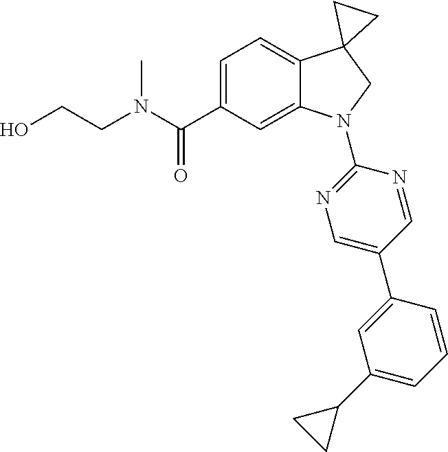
N(C(C1=CC=C2C(=C1)N(C1=NC=C(C3=CC(C4CC4)=CC=C3)C=N1)CC21CC1)=O)(CCO)C
